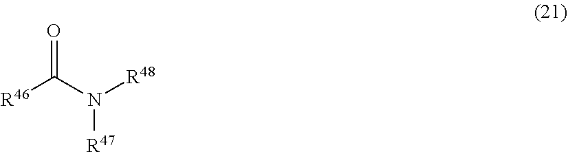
[R46]C(N([R48])[R47])=O
